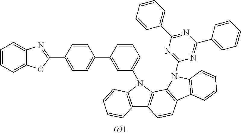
C1=CC(C2=CC=C(C3=NC4=CC=CC=C4O3)C=C2)=CC(N2C3=C(C4=C2C=CC=C4)C=CC2=C3N(C3=NC(C4=CC=CC=C4)=NC(C4=CC=CC=C4)=N3)C3=C2C=CC=C3)=C1
